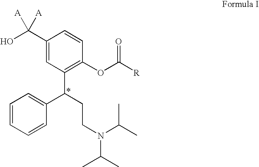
C1=CC=CC(C(CCN(C(C)C)C(C)C)C2=C(OC([R])=O)C=CC(C(O)([A])[A])=C2)=C1
